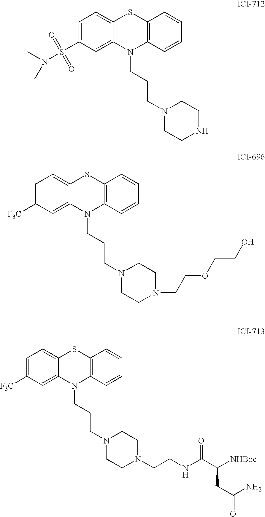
C1=C(S(=O)(=O)N(C)C)C=C2C(=C1)SC1=C(N2CCCN2CCNCC2)C=CC=C1.C1=C([F3C])C=C2C(=C1)SC1=C(N2CCCN2CCN(CCNC(C([NHBoc])CC(N)=O)=O)CC2)C=CC=C1.C1=C([F3C])C=C2C(=C1)SC1=C(N2CCCN2CCN(CCOCCO)CC2)C=CC=C1
